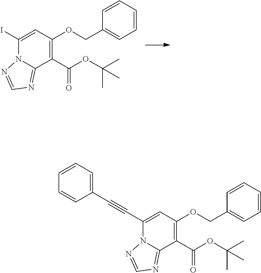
IC1=CC(OCC2=CC=CC=C2)=C(C(OC(C)(C)C)=O)C2=NC=NN12.C(C1=CC(OCC2=CC=CC=C2)=C(C(OC(C)(C)C)=O)C2=NC=NN12)#CC1=CC=CC=C1
